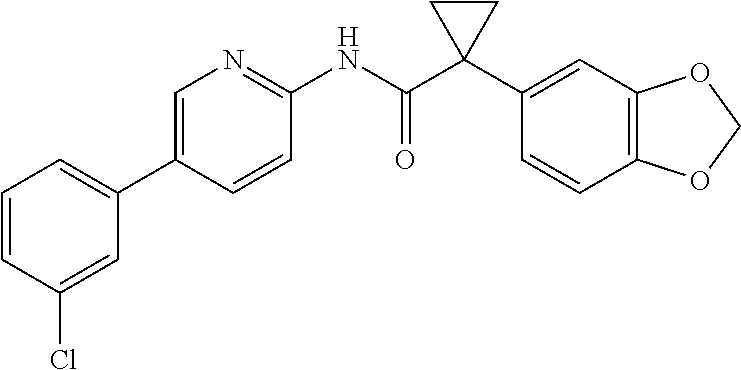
C1=C(C2=CC=CC(Cl)=C2)C=CC(NC(C2(C3=CC4=C(C=C3)OCO4)CC2)=O)=N1
